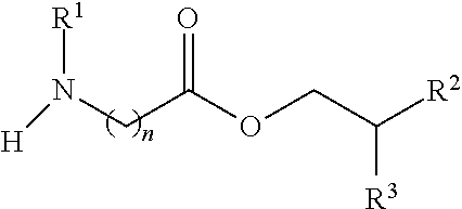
[H]N([R1])CC(OCC([R3])[R2])=O
